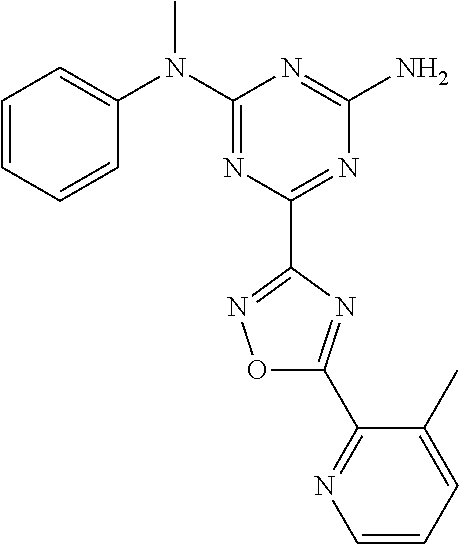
C1=CC=CC(N(C2=NC(C3=NOC(C4=NC=CC=C4C)=N3)=NC(N)=N2)C)=C1
